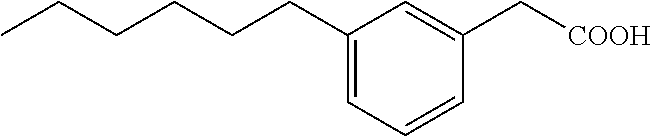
C1(CCCCCC)=CC=CC(C[COOH])=C1
